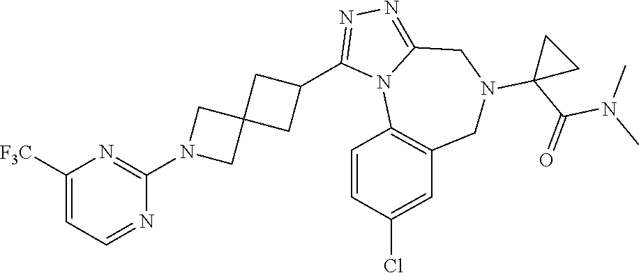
C1=C([F3C])N=C(N2CC3(C2)CC(C2=NN=C4N2C2=C(CN(C5(C(=O)N(C)C)CC5)C4)C=C(Cl)C=C2)C3)N=C1
